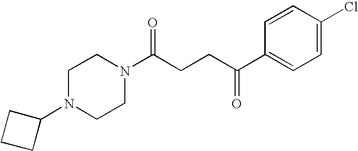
C1(N2CCN(C(CCC(=O)C3=CC=C(Cl)C=C3)=O)CC2)CCC1
